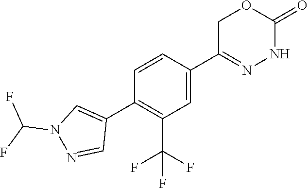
C1=CC(C2=CN(C(F)F)N=C2)=C(C(F)(F)F)C=C1C1=NNC(=O)OC1
